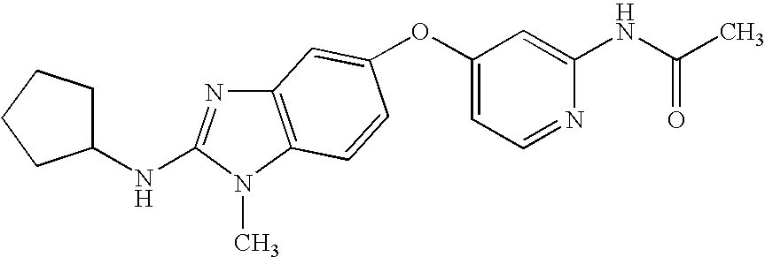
O(C1=CC=NC(NC(C)=O)=C1)C1=CC2=C(N(C)C(NC3CCCC3)=N2)C=C1
